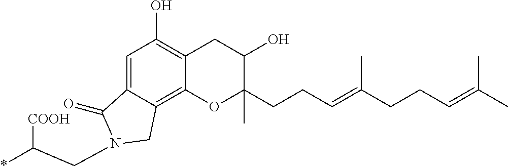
C1=C2C(=C3C(=C1O)CC(O)C(C)(CCC=C(CCC=C(C)C)C)O3)CN(CC(*)[COOH])C2=O
